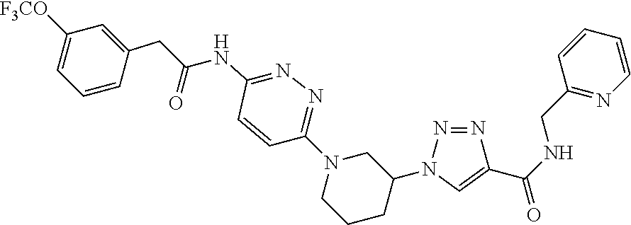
N1=NN(C2CN(C3=NN=C(NC(CC4=CC([F3CO])=CC=C4)=O)C=C3)CCC2)C=C1C(=O)NCC1=NC=CC=C1
